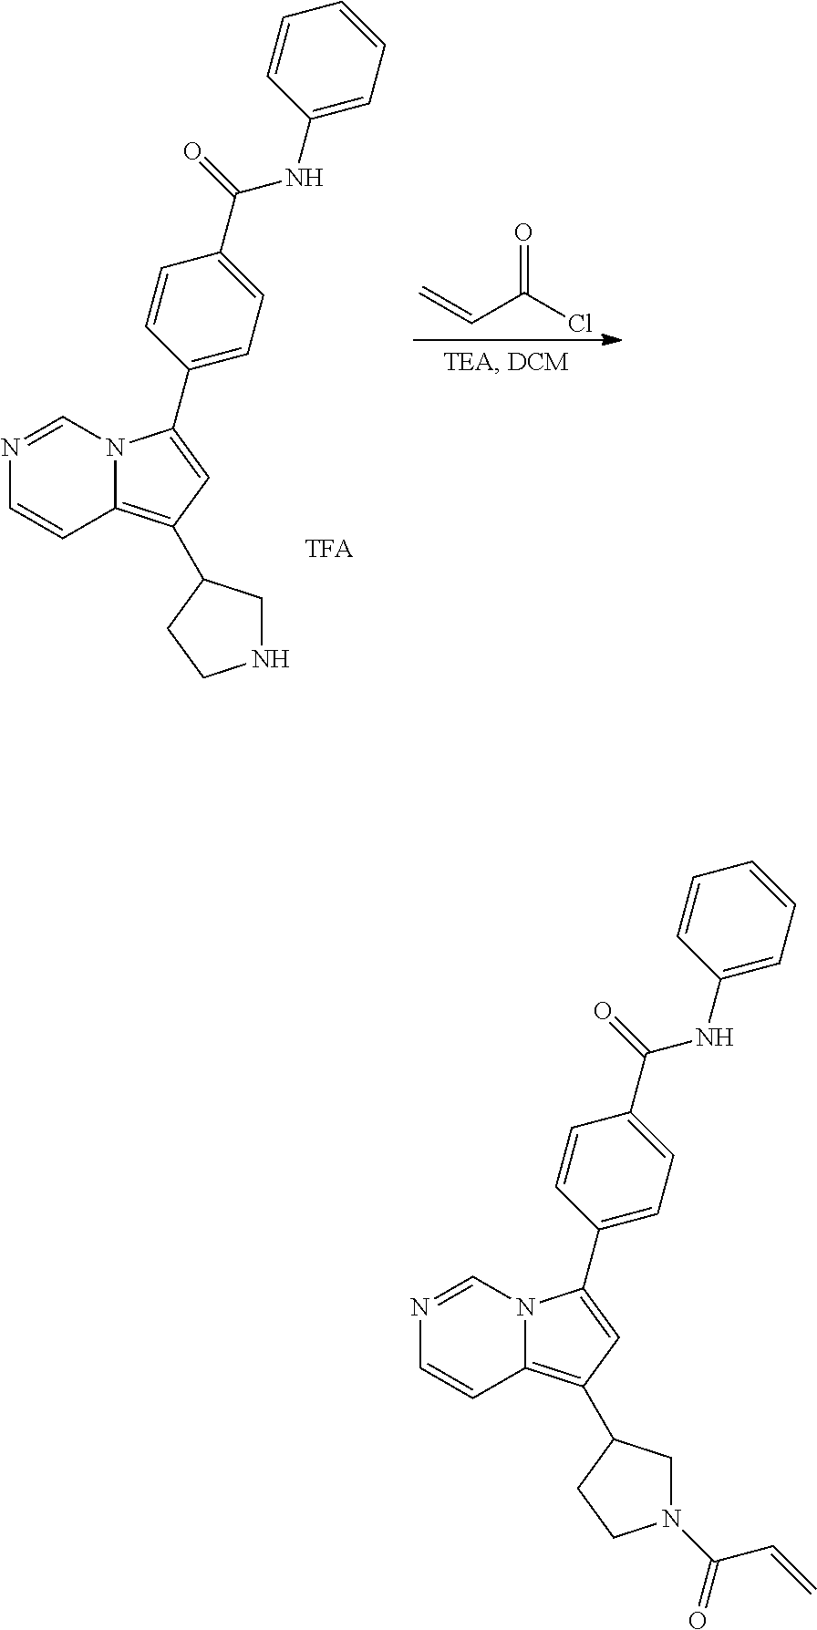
N12C(=C(C3CNCC3)C=C1C1=CC=C(C(=O)NC3=CC=CC=C3)C=C1)C=CN=C2.[TFA].C(C(Cl)=O)=C.N12C(=C(C3CN(C(C=C)=O)CC3)C=C1C1=CC=C(C(=O)NC3=CC=CC=C3)C=C1)C=CN=C2
